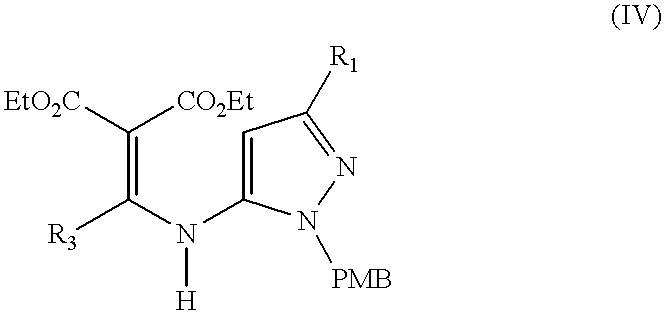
C(=C(N(C1=CC([R1])=NN1[PMB])[H])[R3])([CO2Et])[EtO2C]
